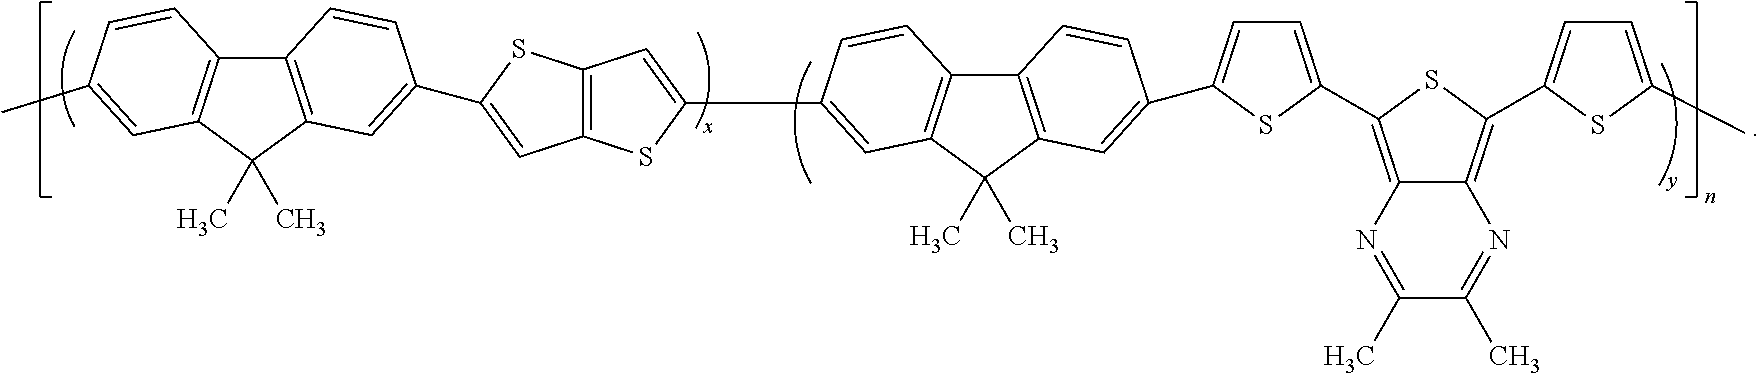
C12=C(C(C)(C)C3=C1C=CC(C)=C3)C=C(C1=CC3=C(S1)C=C(C1=CC4=C(C5=C(C4(C)C)C=C(C4=CC=C(C6=C7C(=C(C8=CC=C(C)S8)S6)N=C(C)C(C)=N7)S4)C=C5)C=C1)S3)C=C2
